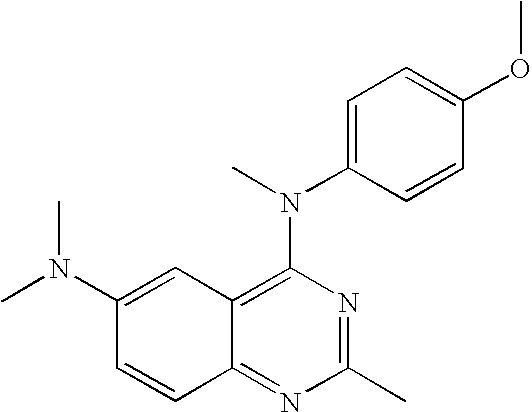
C1=C(N(C)C2=C3C(=NC(C)=N2)C=CC(N(C)C)=C3)C=CC(OC)=C1
